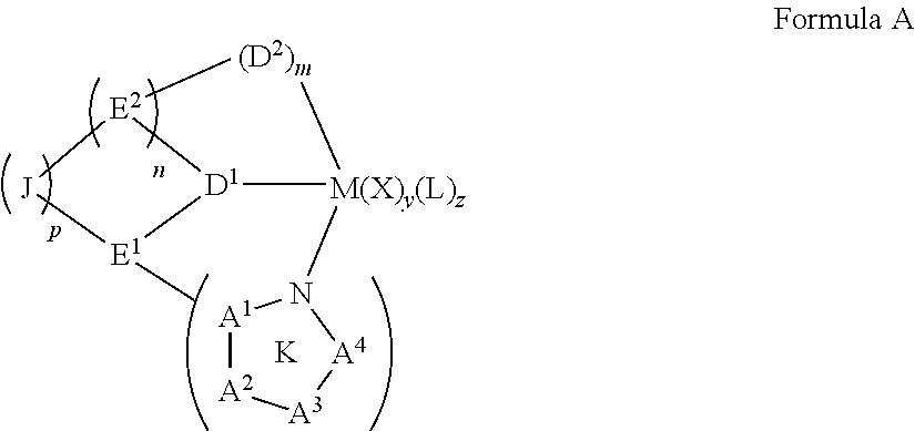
[E2]12[J][E1](C)[D1]1[M(X)y(L)z](N1[A1][A2][A3][A4]1)[(D2)m]2.[K]
